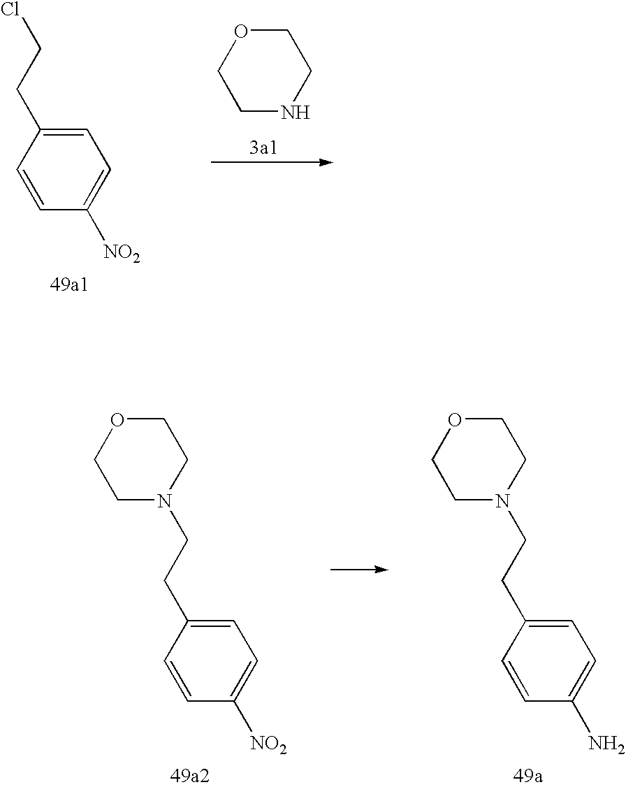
C1=C(CCCl)C=CC([NO2])=C1.C1OCCNC1.C1=C(CCN2CCOCC2)C=CC(N)=C1.C1=C(CCN2CCOCC2)C=CC([NO2])=C1
